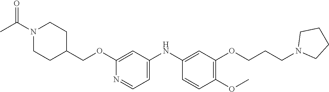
C1(OCC2CCN(C(C)=O)CC2)=CC(NC2=CC(OCCCN3CCCC3)=C(OC)C=C2)=CC=N1
